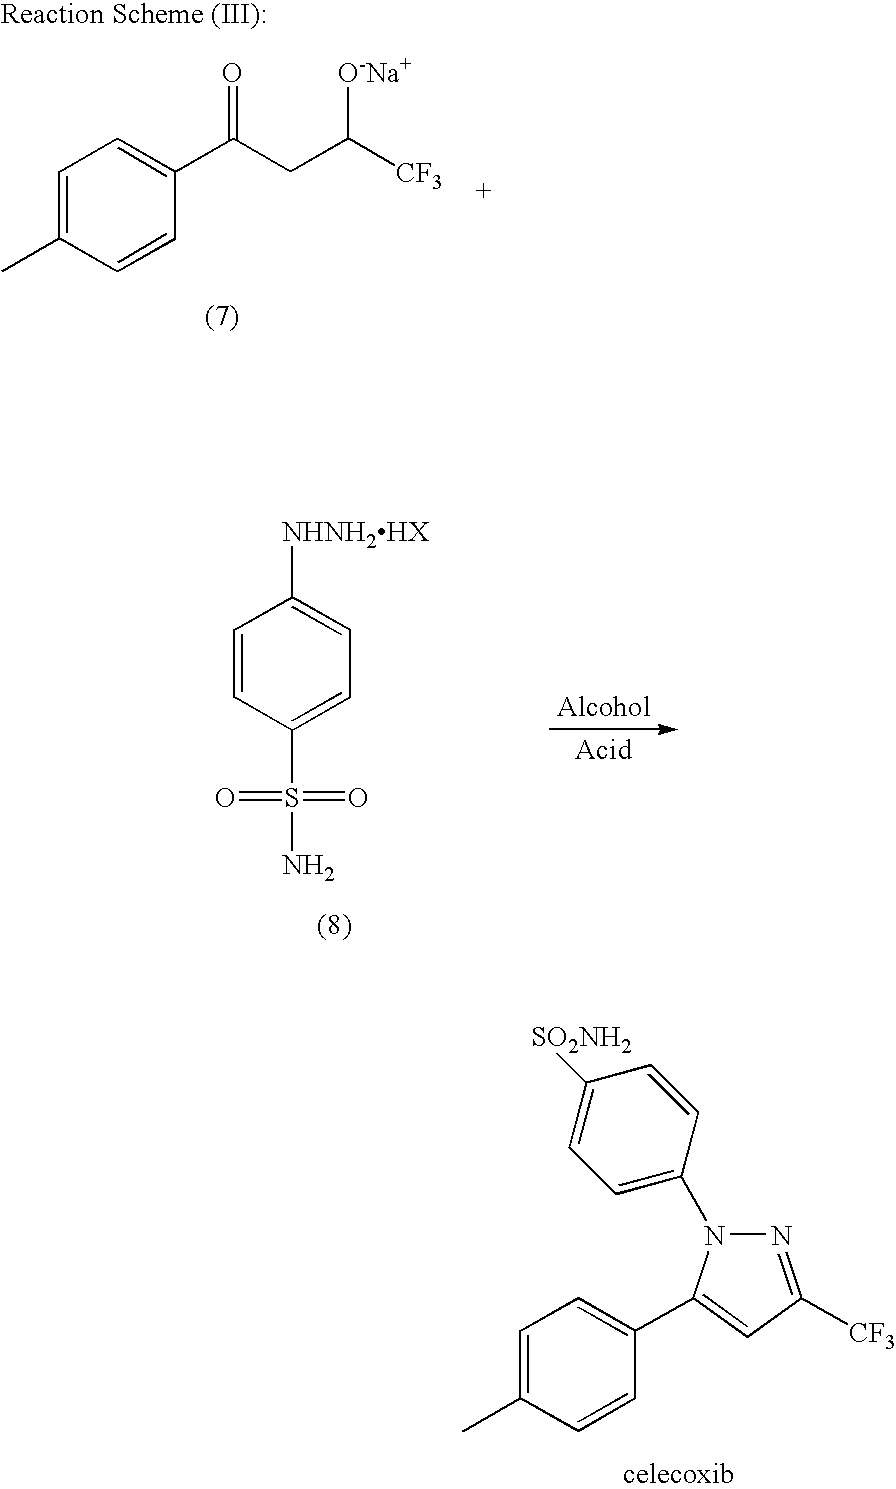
N1=C([CF3])C=C(C2=CC=C(C)C=C2)N1C1=CC=C([SO2NH2])C=C1.C1=CC(S(=O)(=O)N)=CC=C1[NHNH2HX].C1=C(C)C=CC(C(CC([CF3])[O-Na+])=O)=C1
